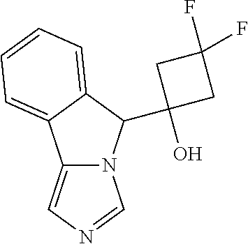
N12C(=CN=C1)C1=CC=CC=C1C2C1(O)CC(F)(F)C1
